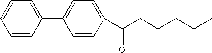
C(C(C1=CC=C(C2=CC=CC=C2)C=C1)=O)CCCC
